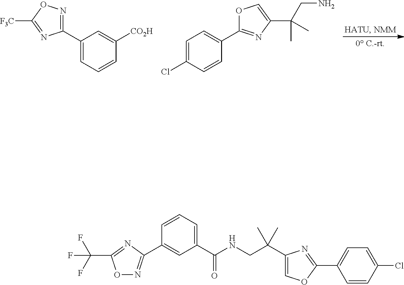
C1(C2=NOC([F3C])=N2)=CC=CC([CO2H])=C1.O1C(C2=CC=C(Cl)C=C2)=NC(C(CN)(C)C)=C1.O1N=C(C2=CC(C(NCC(C)(C)C3=COC(C4=CC=C(Cl)C=C4)=N3)=O)=CC=C2)N=C1C(F)(F)F
